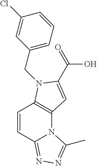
C12=C(N(CC3=CC=CC(Cl)=C3)C(C(=O)O)=C1)C=CC1=NN=C(C)N21
